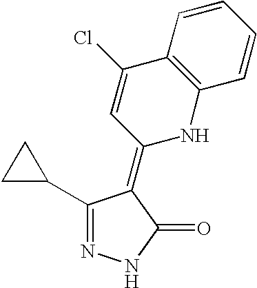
C1(C2CC2)=NNC(=O)C1=C1NC2=C(C(Cl)=C1)C=CC=C2
